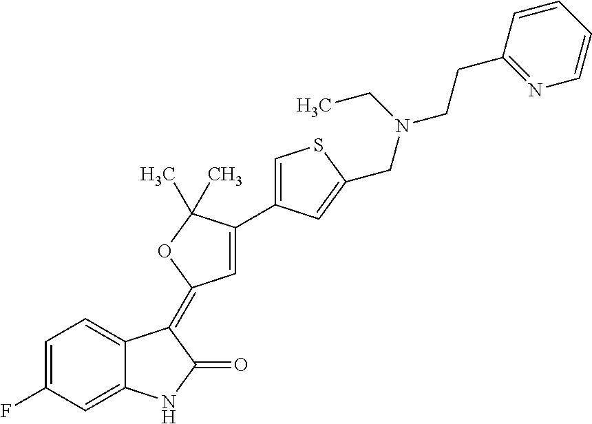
C1=C(F)C=C2C(=C1)C(=C1C=C(C3=CSC(CN(CCC4=NC=CC=C4)CC)=C3)C(C)(C)O1)C(=O)N2
